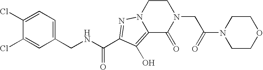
N(CC1=CC=C(Cl)C(Cl)=C1)C(C1=NN2CCN(CC(=O)N3CCOCC3)C(=O)C2=C1O)=O
